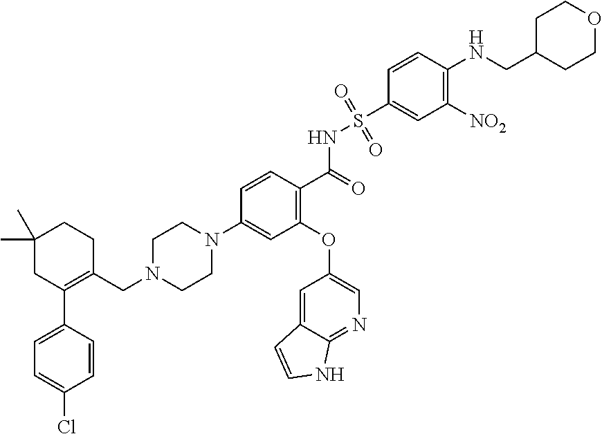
C1(C)(C)CC(C2=CC=C(Cl)C=C2)=C(CN2CCN(C3=CC(OC4=CN=C5C(=C4)C=CN5)=C(C(NS(C4=CC([NO2])=C(NCC5CCOCC5)C=C4)(=O)=O)=O)C=C3)CC2)CC1
